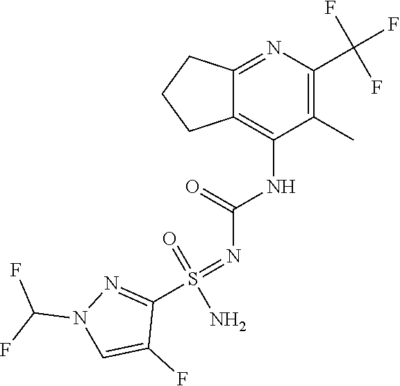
N1=C2C(=C(NC(N=S(C3=NN(C(F)F)C=C3F)(=O)N)=O)C(C)=C1C(F)(F)F)CCC2
